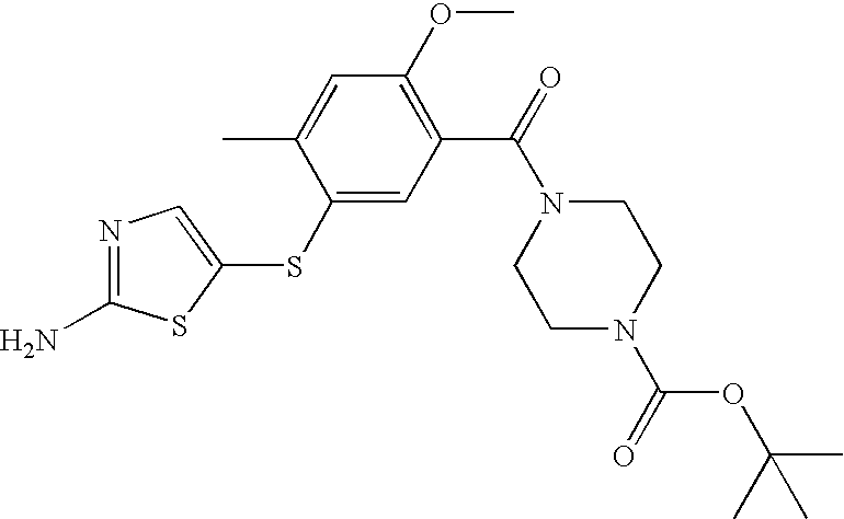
NC1=NC=C(SC2=CC(C(=O)N3CCN(C(=O)OC(C)(C)C)CC3)=C(OC)C=C2C)S1
